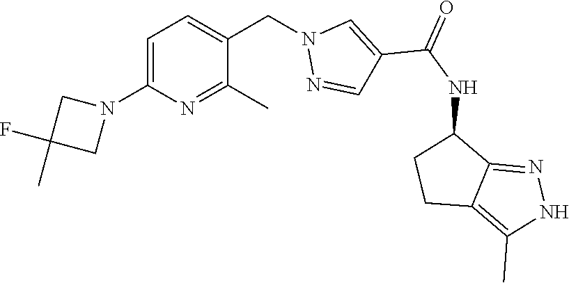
C1=C(N2CC(F)(C)C2)N=C(C)C(CN2N=CC(C(NC3CCC4=C(C)NN=C34)=O)=C2)=C1
